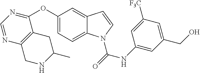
C1(OC2=NC=NC3=C2CC(C)NC3)=CC=C2C(=C1)C=CN2C(=O)NC1=CC(CO)=CC([F3C])=C1
